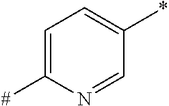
C1=C([#])N=CC(*)=C1
